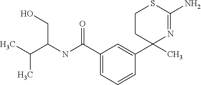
C1=CC=C(C(NC(CO)C(C)C)=O)C=C1C1(C)N=C(N)SCC1
